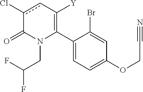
C1(C2=C([Y])cc(Cl)C(=O)N2CC(F)F)=CC=C(OCC#N)C=C1Br
